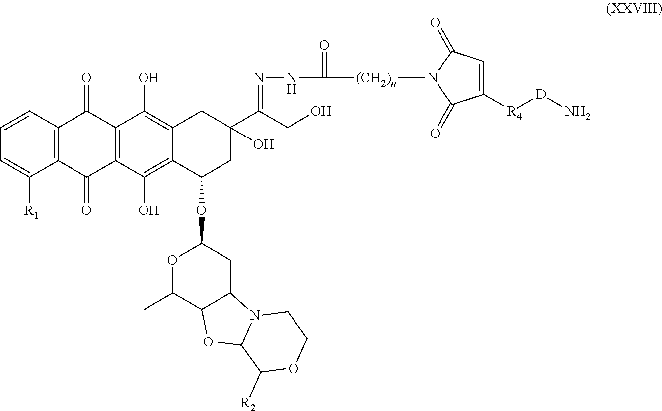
C1=CC2=C(C([R1])=C1)C(=O)C1=C(C2=O)C(O)=C2C(=C1O)C(OC1OC(C)C3C(C1)N1C(O3)C([R2])OCC1)CC(C(CO)=NNC([(CH2)n]N1C(=O)C([R4][D]N)=CC1=O)=O)(O)C2
